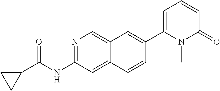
N1=C(NC(C2CC2)=O)C=C2C(=C1)C=C(C1=CC=CC(=O)N1C)C=C2
